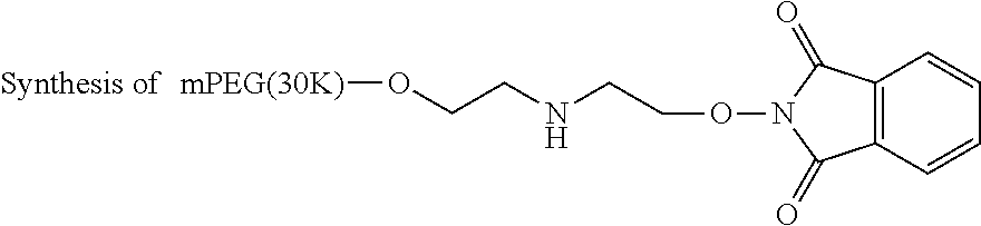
[mPEG(30K)]OCCNCCON1C(=O)C2=C(C1=O)C=CC=C2
